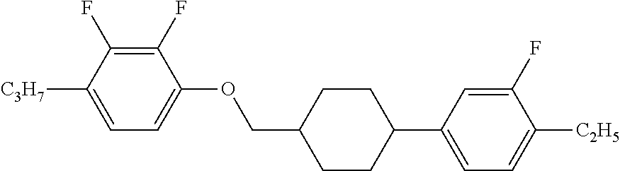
C1(F)=C(F)C([C3H7])=CC=C1OCC1CCC(C2=CC=C([C2H5])C(F)=C2)CC1
